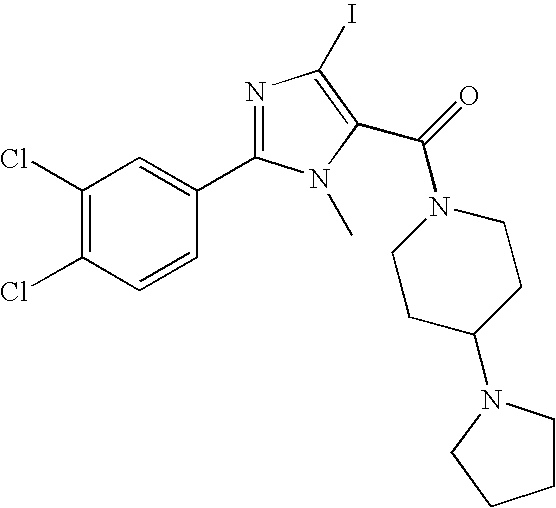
C1(Cl)=C(Cl)C=CC(C2=NC(I)=C(C(=O)N3CCC(N4CCCC4)CC3)N2C)=C1
